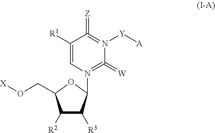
C1([R1])=CN(C2C([R3])C([R2])C(CO[X])O2)=C(=[W])N([Y][A])=C1=[Z]
